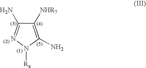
C1(N)=NN([Ra])C(N)=C1[NHR7]
